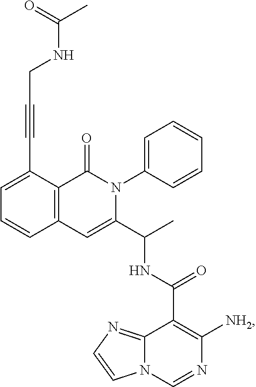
C12=C(C(C#CCNC(C)=O)=CC=C1)C(=O)N(C1=CC=CC=C1)C(C(C)NC(C1=C([NH2])N=CN3C1=NC=C3)=O)=C2
